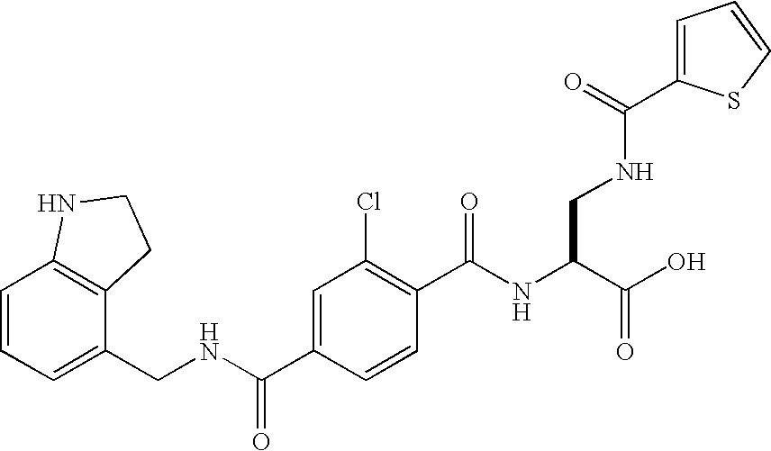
C1=CC=C(CNC(C2=CC(Cl)=C(C(NC(C(O)=O)CNC(=O)C3=CC=CS3)=O)C=C2)=O)C2=C1NCC2
